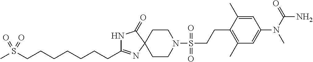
C1CN(S(=O)(=O)CCC2=C(C)C=C(N(C)C(=O)N)C=C2C)CCC12N=C(CCCCCCCS(C)(=O)=O)NC2=O
